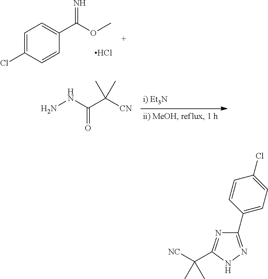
C1=C(Cl)C=CC(C(OC)=N)=C1.Cl.NNC(C([CN])(C)C)=O.C1(C2=CC=C(Cl)C=C2)=NNC(C([NC])(C)C)=N1
